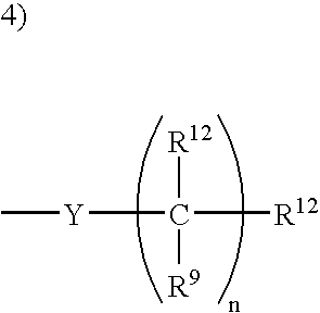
C[Y]C([R12])([R12])[R9]
